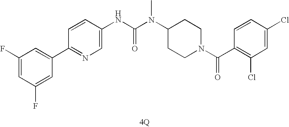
[4Q].C1(C2=CC(F)=CC(F)=C2)=NC=C(NC(N(C2CCN(C(=O)C3=C(Cl)C=C(Cl)C=C3)CC2)C)=O)C=C1
